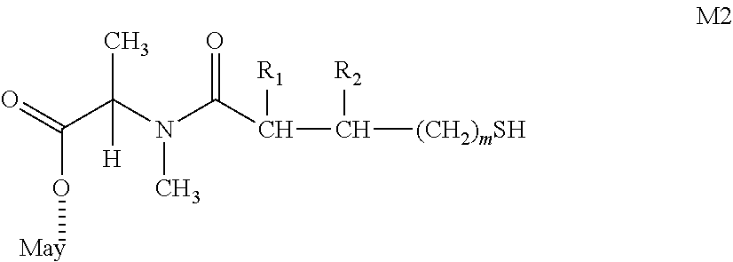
C(O[May])(=O)C(N(C(C(C([(CH2)mSH])[R2])[R1])=O)C)(C)[H]
